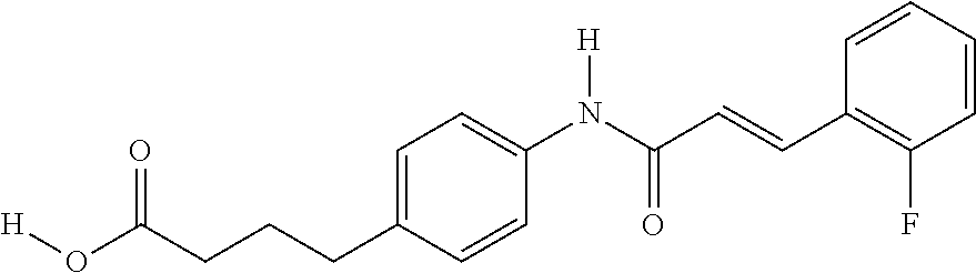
C1(C=CC(N(C2=CC=C(CCCC(O[H])=O)C=C2)[H])=O)=C(F)C=CC=C1
